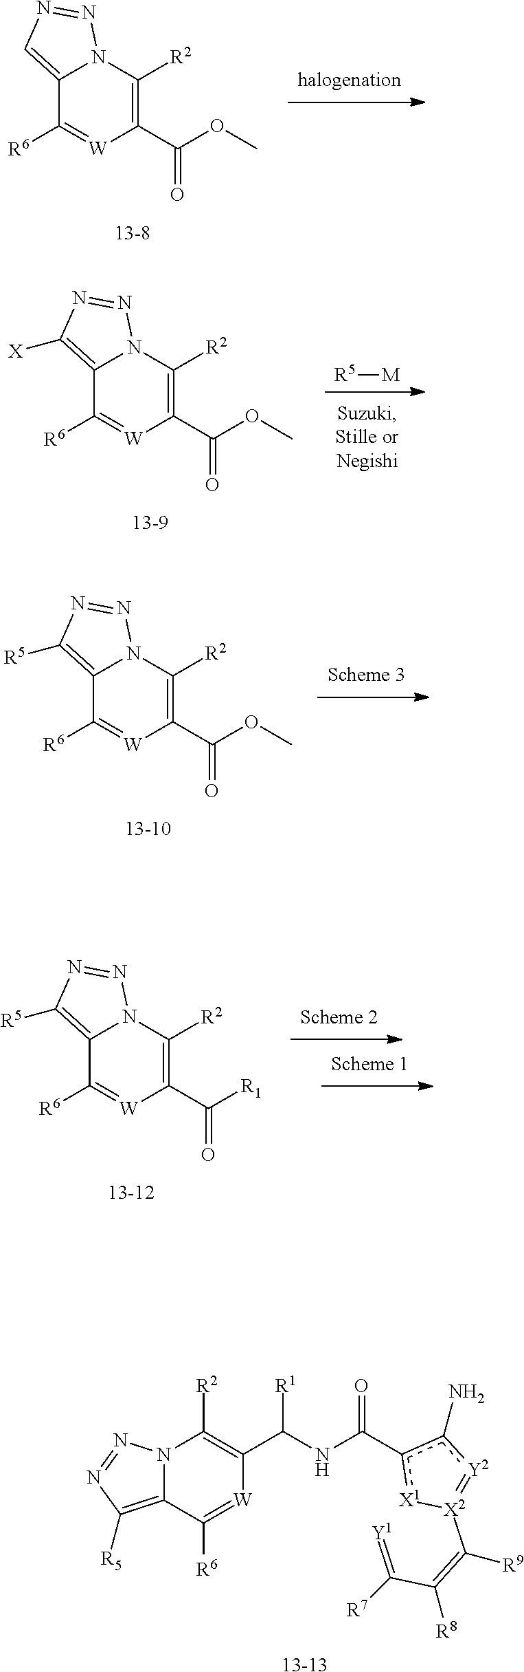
C1([R6])=[W]C(C(OC)=O)=C([R2])N2C1=CN=N2.[13-13].C([R1])(NC(=O)c1c(N)[Y2]=[X2](C(=C(C(=[Y1])[R7])[R8])[R9])[X1]1)C1=C([R2])N2C(=C([R5])N=N2)C([R6])=[W]1.[R5][M].C1([R6])=[W]C(C(OC)=O)=C([R2])N2C1=C([X])N=N2.C1([R6])=[W]C(C(OC)=O)=C([R2])N2C1=C([R5])N=N2.C1([R6])=[W]C(C([R1])=O)=C([R2])N2C1=C([R5])N=N2
